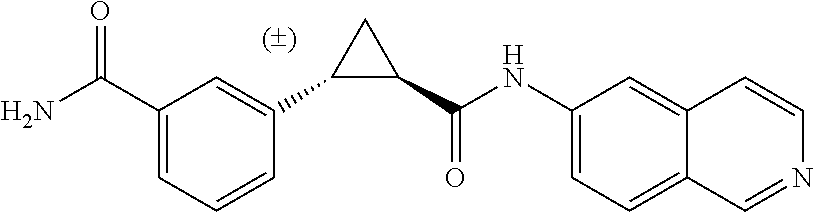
C1(C(NC2=CC=C3C(=C2)C=CN=C3)=O)CC1C1=CC(C(N)=O)=CC=C1
